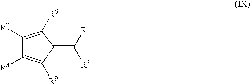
C1([R7])=C([R6])C(=C([R1])[R2])C([R9])=C1[R8]
